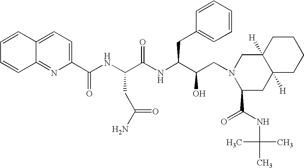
C1=CC=CC2=NC(C(NC(C(NC(C(CN3C(C(=O)NC(C)(C)C)CC4([H])C([H])(C3)CCCC4)O)CC3=CC=CC=C3)=O)CC(N)=O)=O)=CC=C12
